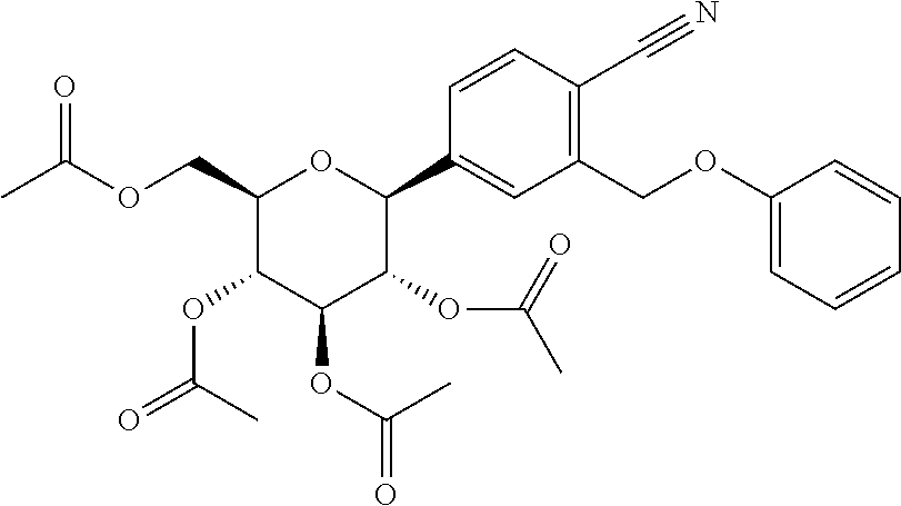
C1(COC(C)=O)C(OC(=O)C)C(OC(=O)C)C(OC(C)=O)C(C2=CC(COC3=CC=CC=C3)=C(C#N)C=C2)O1
